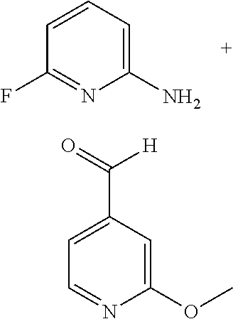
C1=CC=C(N)N=C1F.C1=C(C([H])=O)C=C(OC)N=C1
